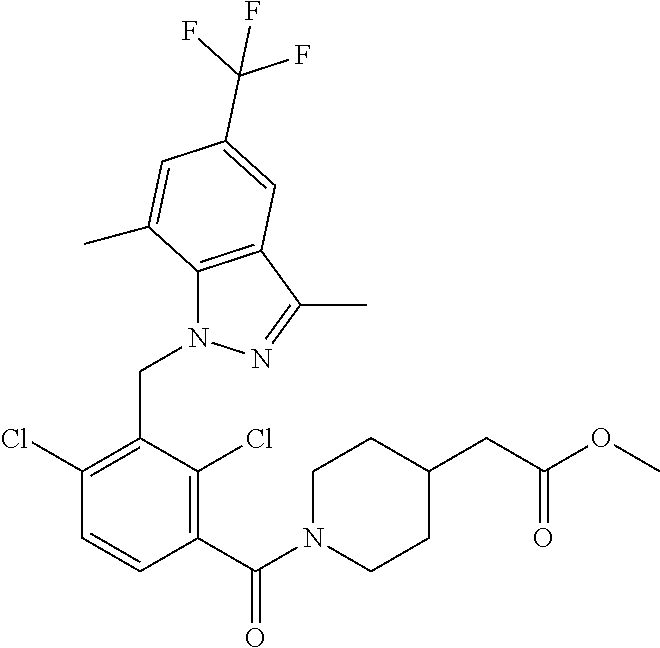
C1(Cl)=C(CN2C3=C(C(C)=N2)C=C(C(F)(F)F)C=C3C)C(Cl)=C(C(=O)N2CCC(CC(=O)OC)CC2)C=C1
